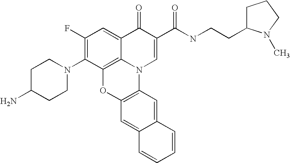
C1(F)=C(N2CCC(N)CC2)C2=C3C(=C1)C(=O)C(C(NCCC1CCCN1C)=O)=CN3C1=C(O2)C=C2C(=C1)C=CC=C2
